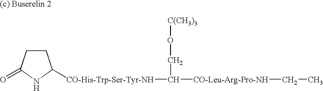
C1CC(=O)NC1[CO-His-Trp-Ser-Tyr-NH]C([CO-Leu-Arg-Pro-NH]CC)CO[C(CH3)3]
